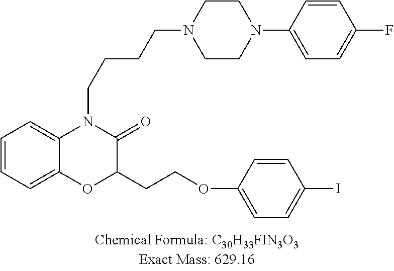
C1=CC=C2C(=C1)N(CCCCN1CCN(C3=CC=C(F)C=C3)CC1)C(=O)C(CCOC1=CC=C(I)C=C1)O2
